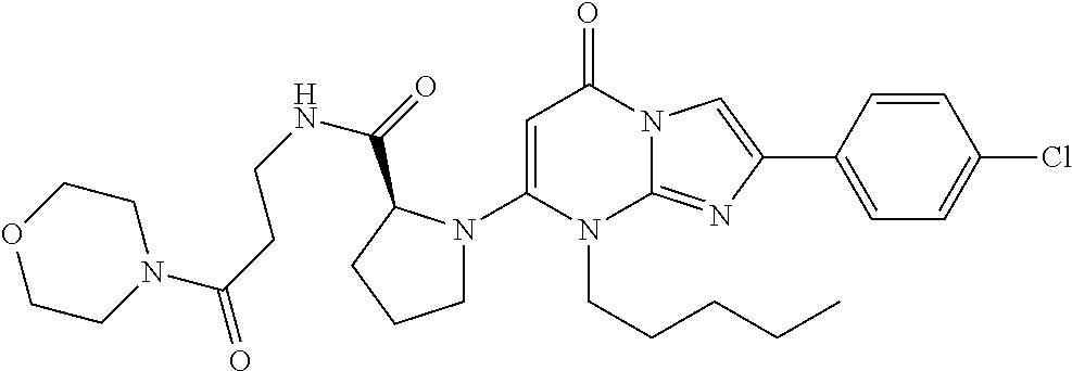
C1(N2CCCC2C(=O)NCCC(=O)N2CCOCC2)=CC(=O)N2C(=NC(C3=CC=C(Cl)C=C3)=C2)N1CCCCC
